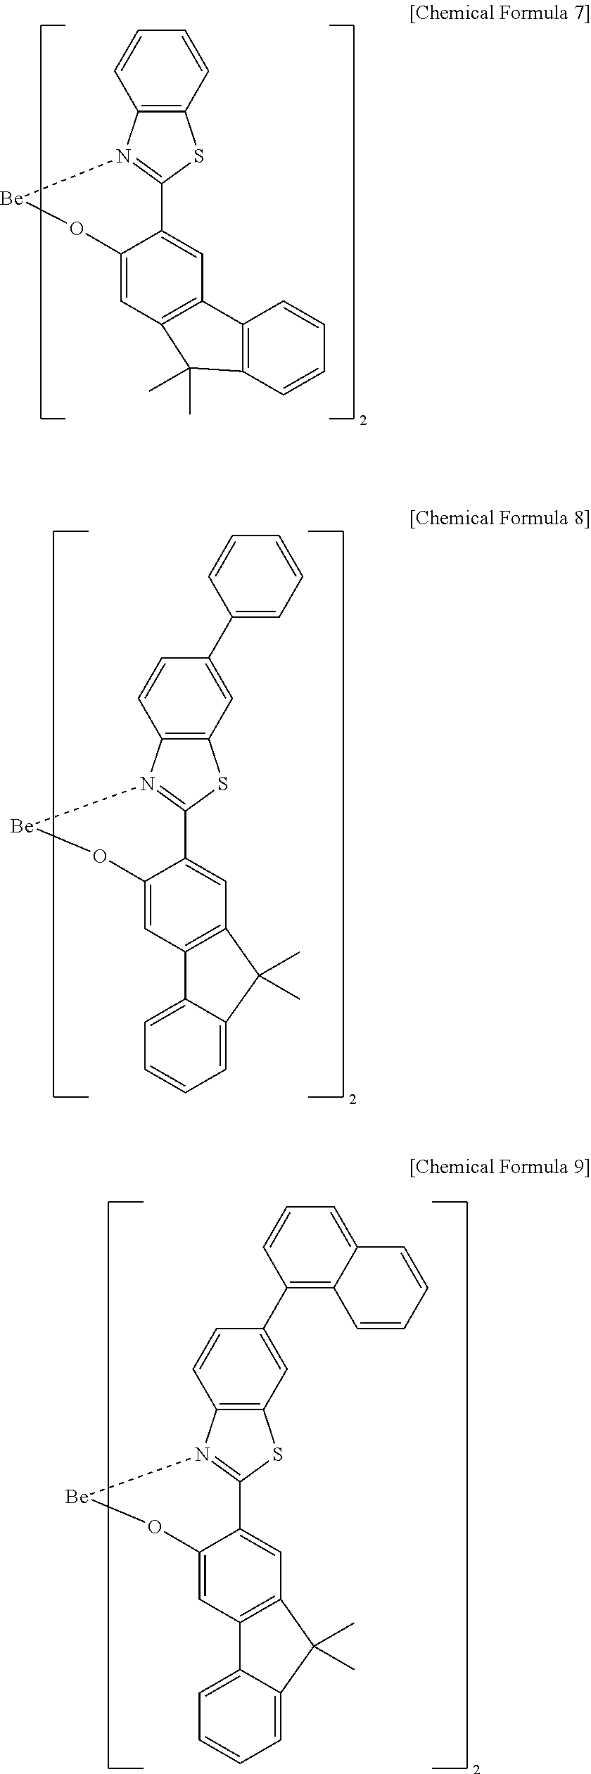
C1=CC=CC2=C1SC1=N2[Be]OC2=CC3=C(C=C21)C1=C(C=CC=C1)C3(C)C.C1=C(C2=CC=CC=C2)C=CC2=C1SC1=N2[Be]OC2=CC3=C(C=C21)C(C)(C)C1=CC=CC=C31.C1=C(C2=C3C(=CC=C2)C=CC=C3)C=CC2=C1SC1=N2[Be]OC2=CC3=C(C=C21)C(C)(C)C1=CC=CC=C31
